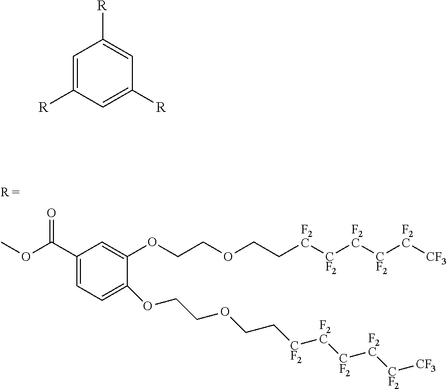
C1(C(OC)=O)=CC=C(OCCOCC[CF2][F2C][CF2][F2C][CF2][CF3])C(OCCOCC[F2C][CF2][F2C][CF2][F2C][CF3])=C1.C1=C([R])C=C([R])C=C1[R]
